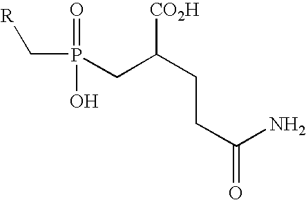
[R]CP(CC(CCC(=O)N)[CO2H])(=O)O
